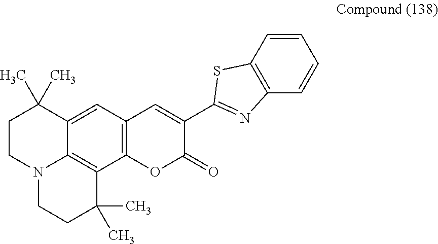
C1=C2C3=C(C4=C1C=C(C1=NC5=C(C=CC=C5)S1)C(=O)O4)C(C)(C)CCN3CCC2(C)C
